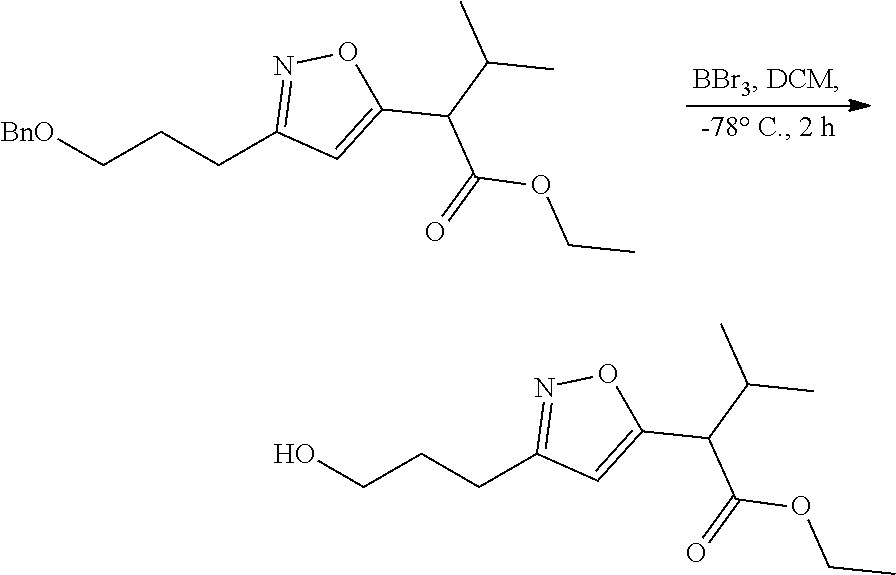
[BnO]CCCC1=NOC(C(C(OCC)=O)C(C)C)=C1.OCCCC1=NOC(C(C(OCC)=O)C(C)C)=C1
